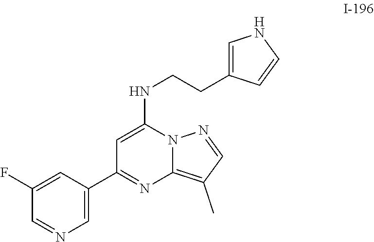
C1=NN2C(=C1C)N=C(C1=CN=CC(F)=C1)C=C2NCCC1=CNC=C1
